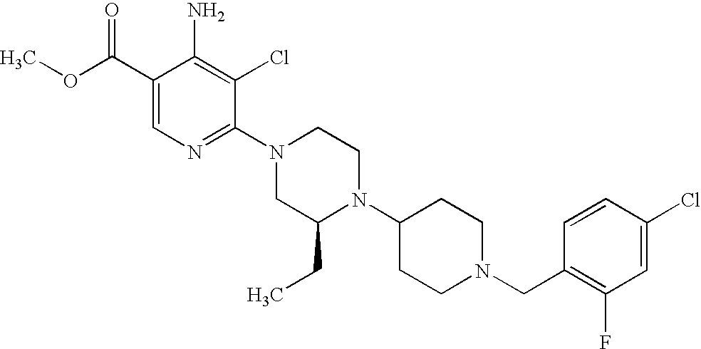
C1(Cl)=CC(F)=C(CN2CCC(N3C(CC)CN(C4=NC=C(C(=O)OC)C(N)=C4Cl)CC3)CC2)C=C1
